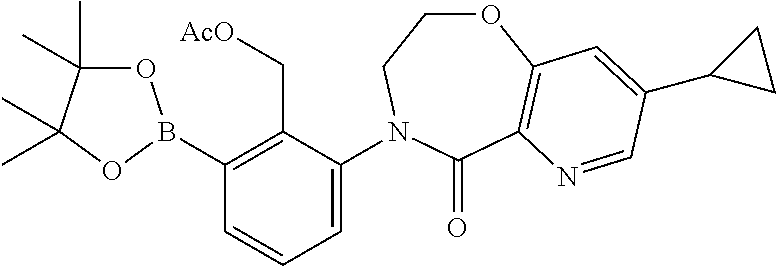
C1(B2OC(C)(C)C(C)(C)O2)=C(C[AcO])C(N2CCOC3=C(C2=O)N=CC(C2CC2)=C3)=CC=C1
